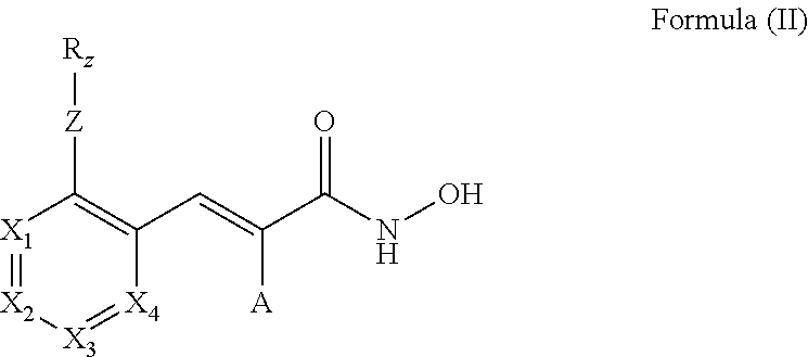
[X1]1=[X2][X3]=[X4]C(C=C(C(NO)=O)[A])=C1[Z][Rz]
